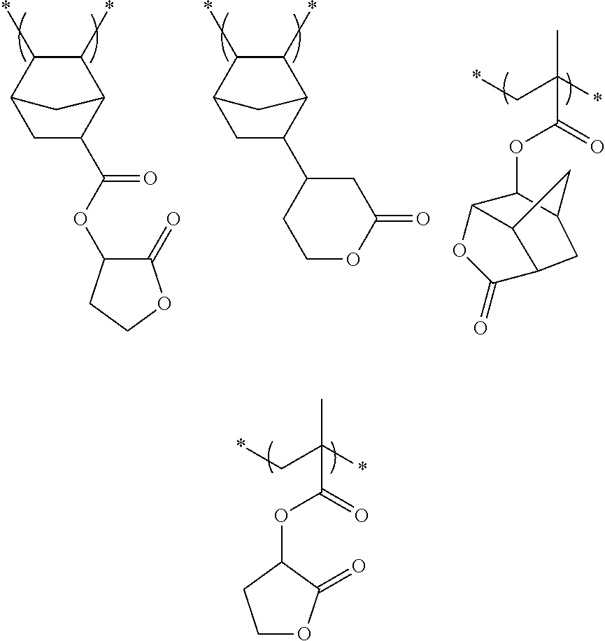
C1C(C(=O)OC2C(=O)OCC2)C2C(*)C(*)C1C2.C1C(C2CCOC(=O)C2)C2C(*)C(*)C1C2.O(C(=O)C(*)(C*)C)C1C2OC(=O)C3CC1CC23.O(C(=O)C(*)(C*)C)C1C(=O)OCC1
